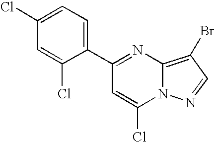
C1(C2=NC3=C(Br)C=NN3C(Cl)=C2)=CC=C(Cl)C=C1Cl
